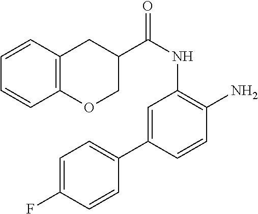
C1=C(C2=CC=C(F)C=C2)C=CC(N)=C1NC(=O)C1CC2=C(OC1)C=CC=C2
